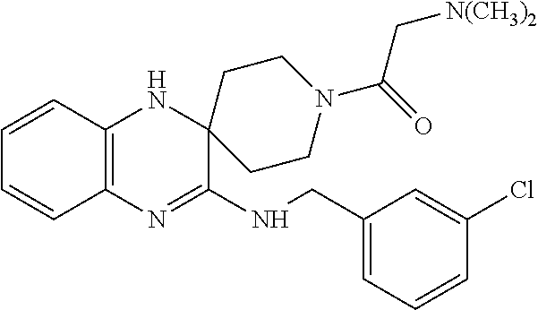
C12=C(N=C(NCC3=CC=CC(Cl)=C3)C3(N1)CCN(C(C[N(CH3)2])=O)CC3)C=CC=C2
